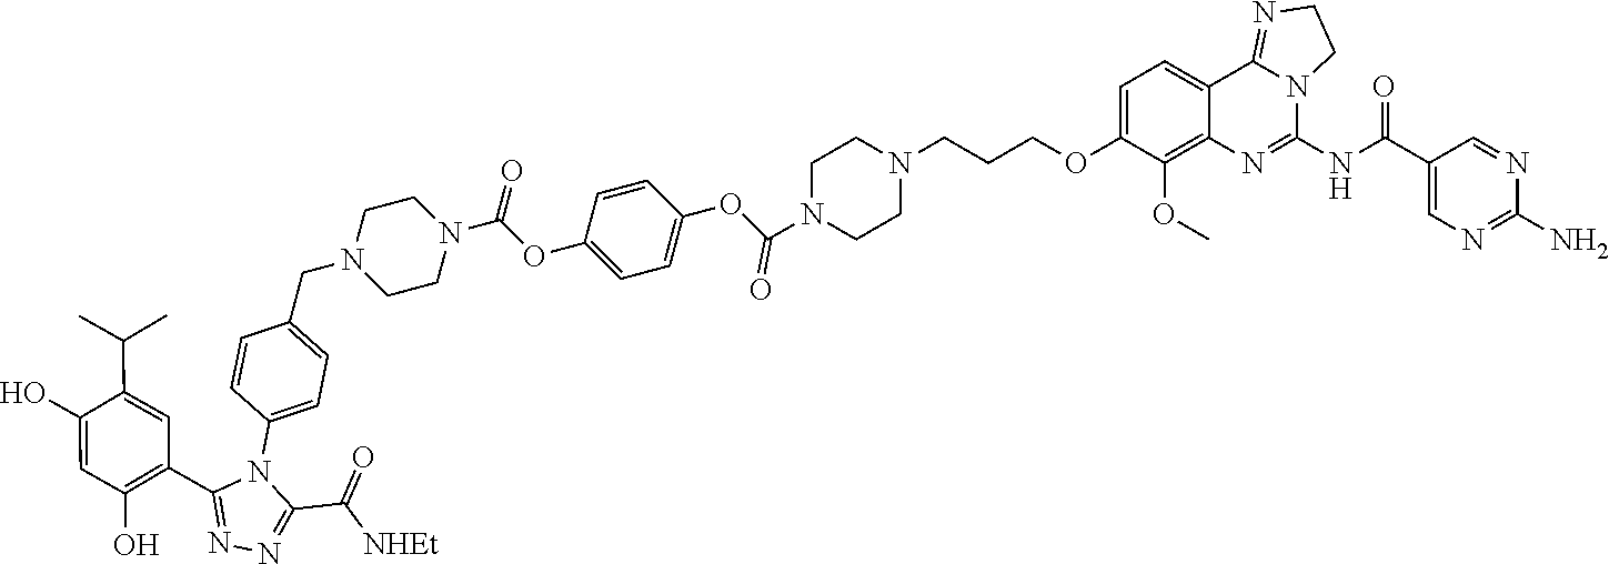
C1=CC(CN2CCN(C(OC3=CC=C(OC(N4CCN(CCCOC5=CC=C6C7=NCCN7C(NC(C7=CN=C(N)N=C7)=O)=NC6=C5OC)CC4)=O)C=C3)=O)CC2)=CC=C1N1C(C2=C(O)C=C(O)C(C(C)C)=C2)=NN=C1C([NHEt])=O
